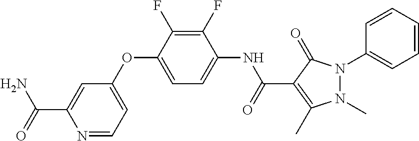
C1(OC2=CC=C(NC(C3=C(C)N(C)N(C4=CC=CC=C4)C3=O)=O)C(F)=C2F)=CC=NC(C(N)=O)=C1
